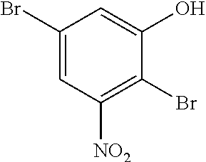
C1(Br)=CC([NO2])=C(Br)C(O)=C1
